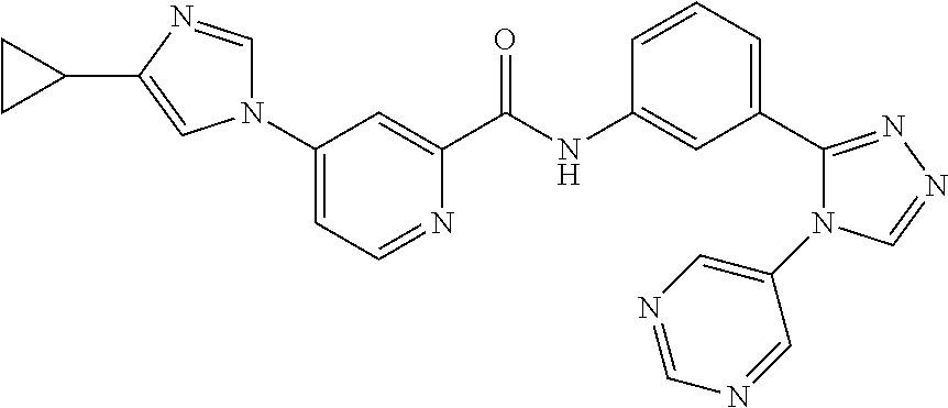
C1(N2C=NC(C3CC3)=C2)=CC=NC(C(NC2=CC(C3=NN=CN3C3=CN=CN=C3)=CC=C2)=O)=C1
